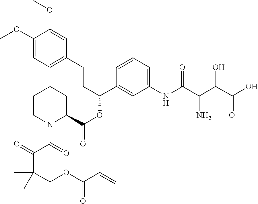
C1(CCC(OC(=O)C2CCCCN2C(=O)C(=O)C(COC(=O)C=C)(C)C)C2=CC(NC(C(C(C(O)=O)O)N)=O)=CC=C2)=CC=C(OC)C(OC)=C1
